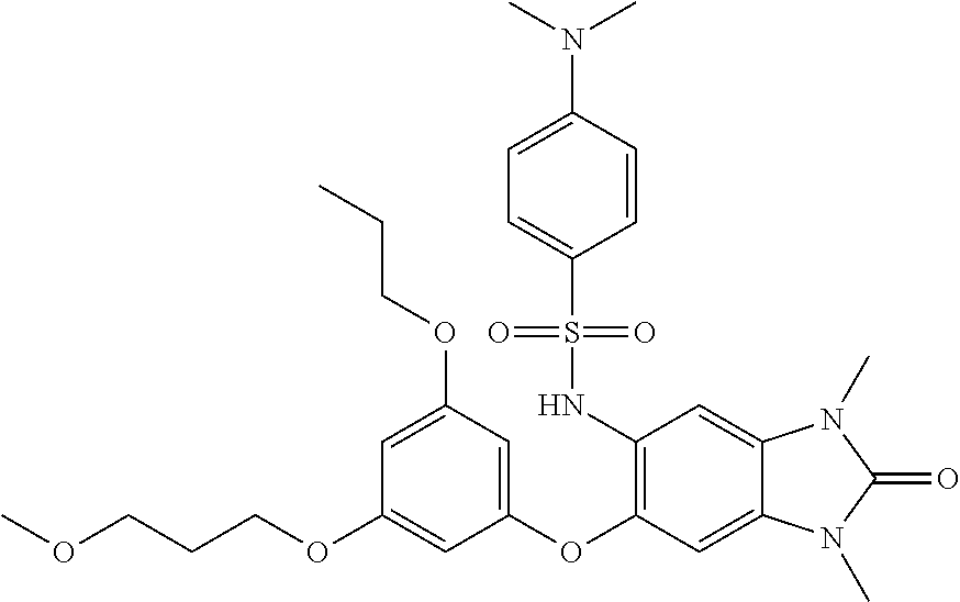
C(CCOC1=CC(OC2=C(NS(C3=CC=C(N(C)C)C=C3)(=O)=O)C=C3C(=C2)N(C)C(=O)N3C)=CC(OCCC)=C1)OC
